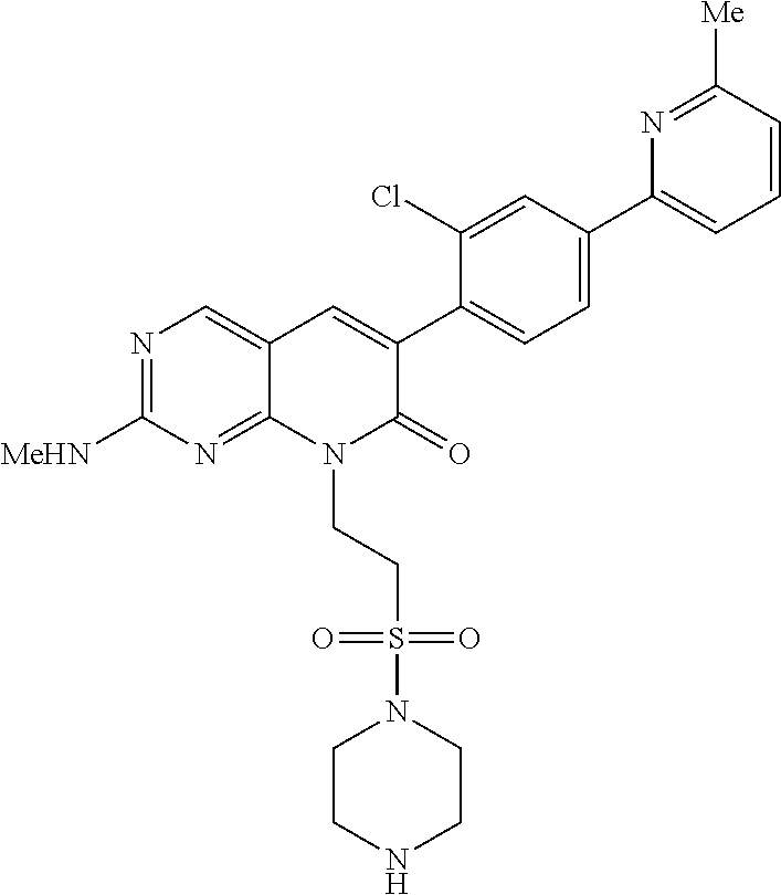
N1=C([MeHN])N=C2C(=C1)C=C(C1=CC=C(C3=CC=CC([Me])=N3)C=C1Cl)C(=O)N2CCS(=O)(=O)N1CCNCC1
